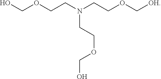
OCOCCN(CCOC[OH])CCOCO
